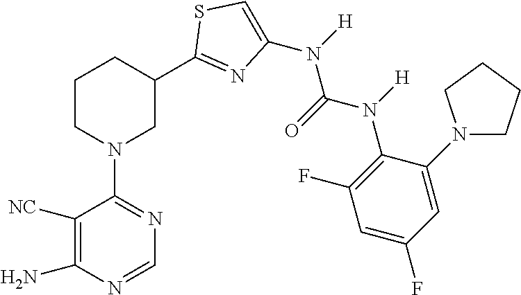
C1([NC])=C(N)N=CN=C1N1CC(C2=NC(N([H])C(=O)N(C3=C(F)C=C(F)C=C3N3CCCC3)[H])=CS2)CCC1
